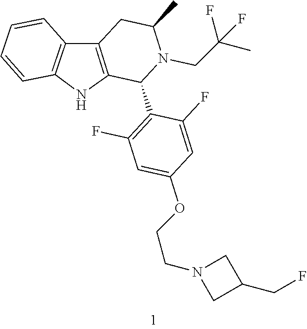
C1=CC2=C(C=C1)NC1=C2CC(C)N(CC(F)(C)F)C1C1=C(F)C=C(OCCN2CC(CF)C2)C=C1F
